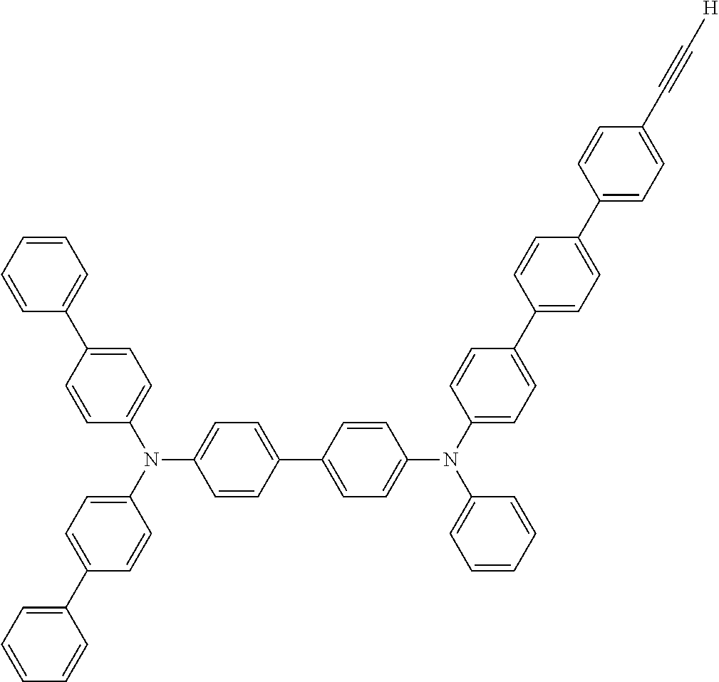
C1(C2=CC=C(N(C3=CC=C(C4=CC=CC=C4)C=C3)C3=CC=C(C4=CC=C(N(C5=CC=C(C6=CC=C(C7=CC=C(C#C[H])C=C7)C=C6)C=C5)C5=CC=CC=C5)C=C4)C=C3)C=C2)=CC=CC=C1
